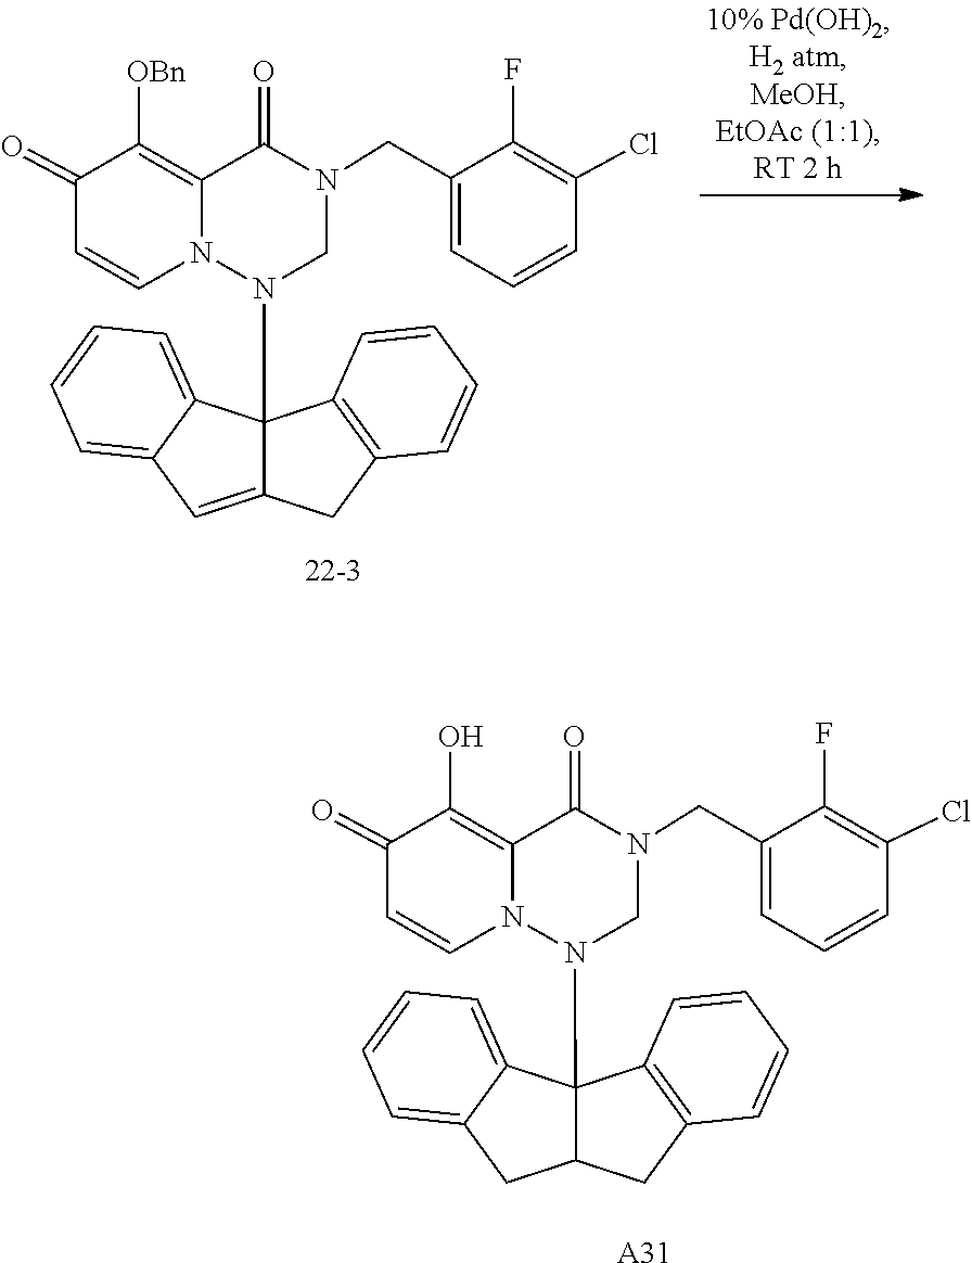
C1=CC=C2C3(N4CN(CC5=CC=CC(Cl)=C5F)C(=O)C5=C([OBn])C(=O)C=CN45)C4=C(C=CC=C4)CC3=CC2=C1.C1=C2C(=CC=C1)C1(N3CN(CC4=CC=CC(Cl)=C4F)C(=O)C4=C(O)C(=O)C=CN34)C(CC3=C1C=CC=C3)C2.[A31]
